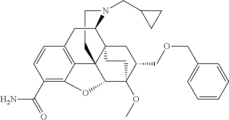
C1CN(CC2CC2)C2C34C15C1=C(C=CC(C(=O)N)=C1OC5C(OC)(C(COCC1=CC=CC=C1)C3)CC4)C2
